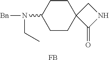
C1CC(N([Bn])CC)CCC12C(=O)NC2.[FB]
